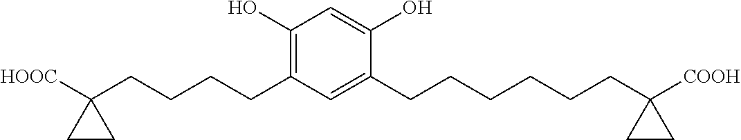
C1(O)=C(CCCCC2([HOOC])CC2)C=C(CCCCCCC2([COOH])CC2)C(O)=C1
